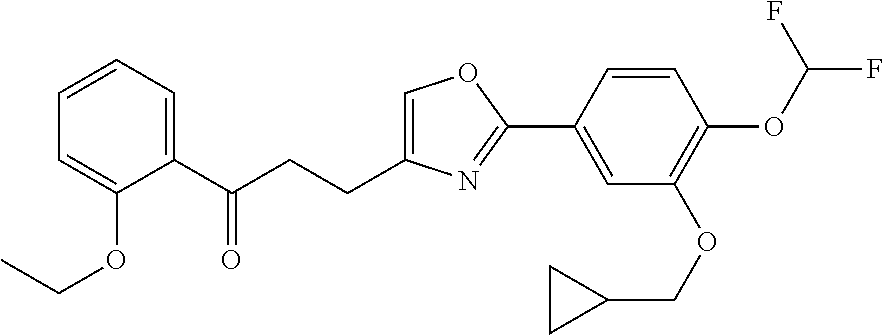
C1=C(CCC(C2=CC=CC=C2OCC)=O)N=C(C2=CC(OCC3CC3)=C(OC(F)F)C=C2)O1
